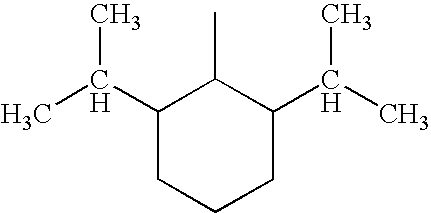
C1(C(C)C)CCCC(C(C)C)C1C
